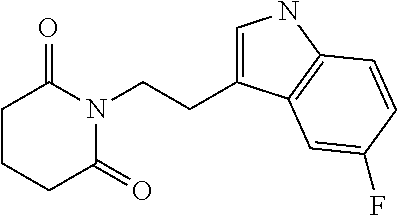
C1CC(=O)N(CCC2=CNC3=C2C=C(F)C=C3)C(=O)C1
